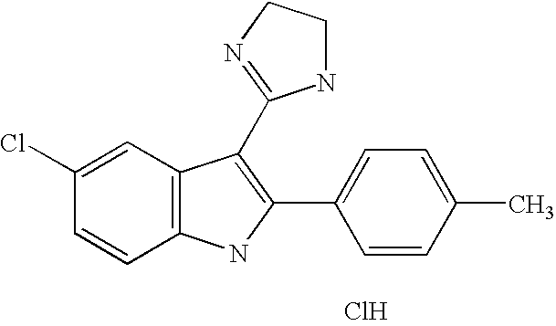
Cl.C1=C(Cl)C=CC2=C1C(C1=NCCN1)=C(C1=CC=C(C)C=C1)N2
